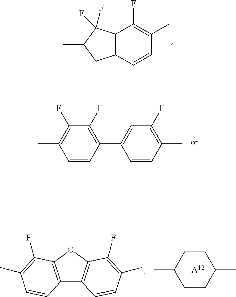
C12=C(C=CC(C)=C1F)CC(C)C2(F)F.C1(C2=CC(F)=C(C)C=C2)=C(F)C(F)=C(C)C=C1.C12=C(OC3=C1C=CC(C)=C3F)C(F)=C(C)C=C2.[A12].CC1CCC(C)CC1
